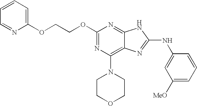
C1(OCCOC2=NC(N3CCOCC3)=C3C(=N2)NC(NC2=CC([MeO])=CC=C2)=N3)=CC=CC=N1
